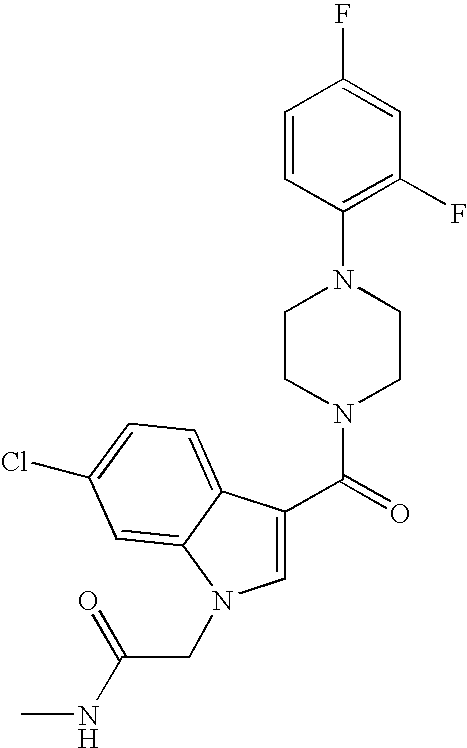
C1=CC(N2CCN(C(=O)C3=CN(CC(NC)=O)C4=CC(Cl)=CC=C34)CC2)=C(F)C=C1F
